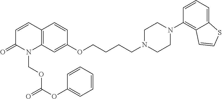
C12=C(C=C(OCCCCN3CCN(C4=C5C(=CC=C4)SC=C5)CC3)C=C1)N(COC(OC1=CC=CC=C1)=O)C(=O)C=C2
